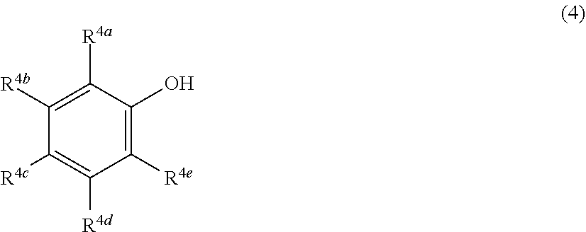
C1([R4b])=C([R4a])C(O)=C([R4e])C([R4d])=C1[R4c]
